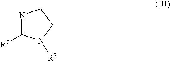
N1=C([R7])N([R8])CC1
